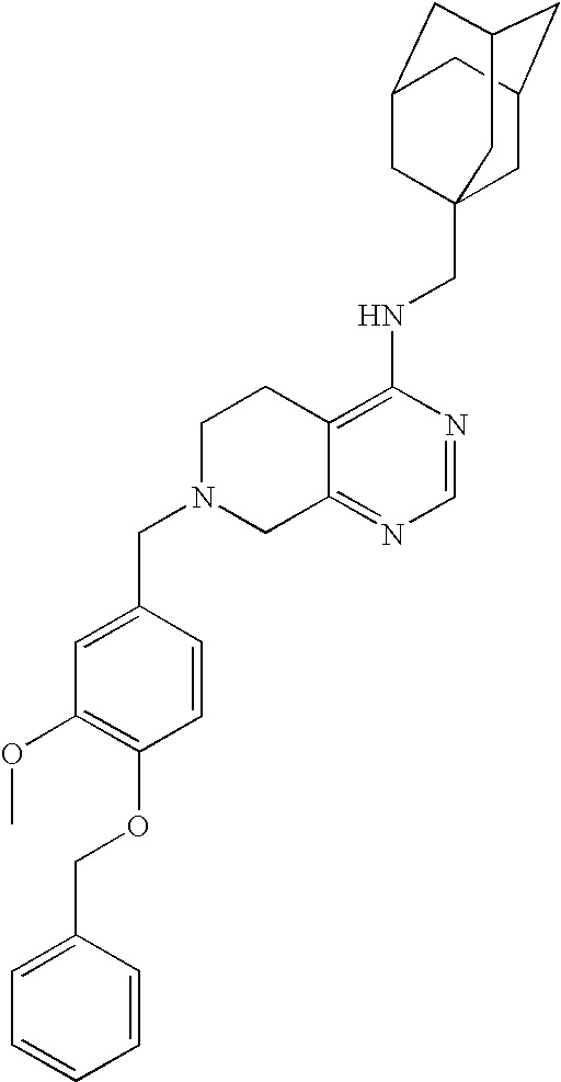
C12=C(NCC34CC5CC(CC(C3)C5)C4)N=CN=C1CN(CC1=CC(OC)=C(OCC3=CC=CC=C3)C=C1)CC2
